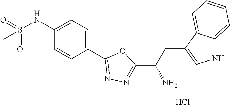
C1(NS(=O)(=O)C)=CC=C(C2=NN=C(C(CC3=CNC4=CC=CC=C34)N)O2)C=C1.Cl
